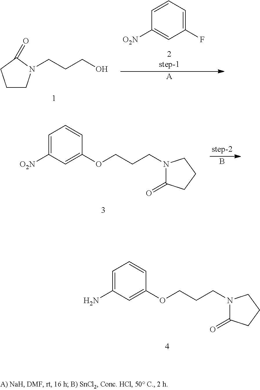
C1=CC=C(F)C=C1[O2N].C1CN(CCCO)C(=O)C1.[A].[O2N]C1=CC=CC(OCCCN2C(=O)CCC2)=C1.B.NC1=CC=CC(OCCCN2C(=O)CCC2)=C1
